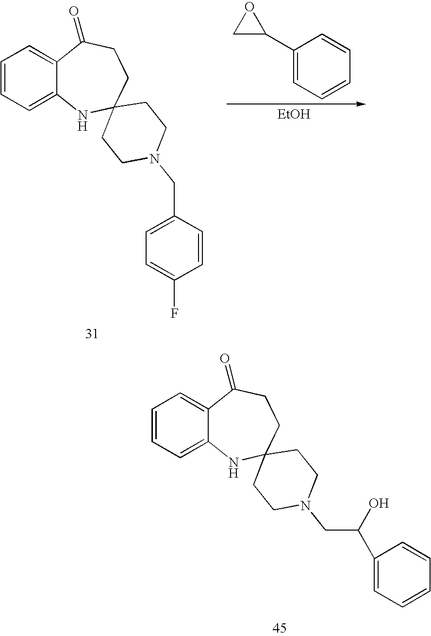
C12=CC=CC=C1C(=O)CCC1(N2)CCN(CC(C2=CC=CC=C2)O)CC1.C12=CC=CC=C1C(=O)CCC1(N2)CCN(CC2=CC=C(F)C=C2)CC1.[EtOH].C1(C2=CC=CC=C2)OC1
